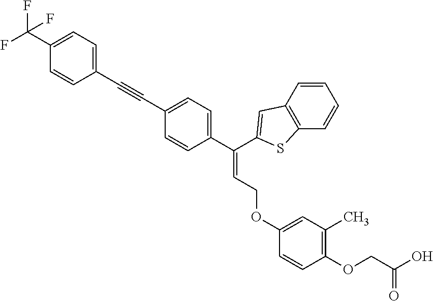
C1(C#CC2=CC=C(C(F)(F)F)C=C2)=CC=C(C(=CCOC2=CC(C)=C(OCC(O)=O)C=C2)C2=CC3=C(C=CC=C3)S2)C=C1
